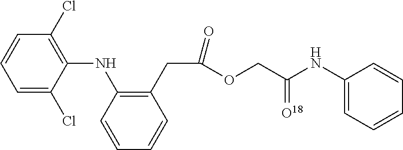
C1=CC=C(Cl)C(NC2=C(CC(OCC(NC3=CC=CC=C3)=[O18])=O)C=CC=C2)=C1Cl
